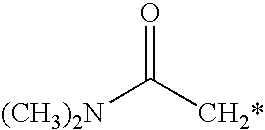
[(CH3)2N]C([CH2*])=O
